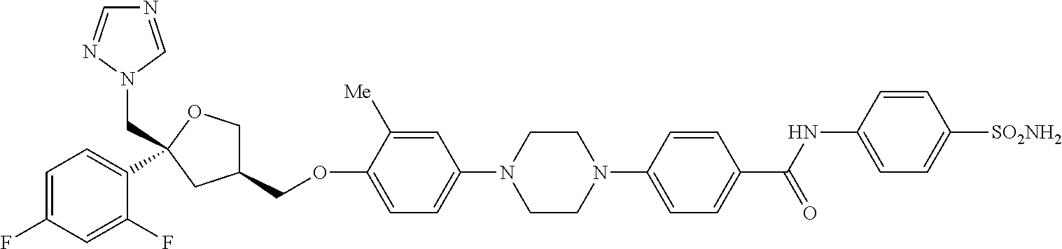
C1=C(F)C=C(F)C(C2(CN3N=CN=C3)OCC(COC3=CC=C(N4CCN(C5=CC=C(C(NC6=CC=C([SO2NH2])C=C6)=O)C=C5)CC4)C=C3[Me])C2)=C1
